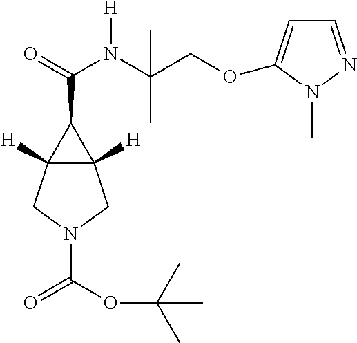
C12([H])C([H])(CN(C(=O)OC(C)(C)C)C1)C2C(=O)N([H])C(C)(C)COC1=CC=NN1C
